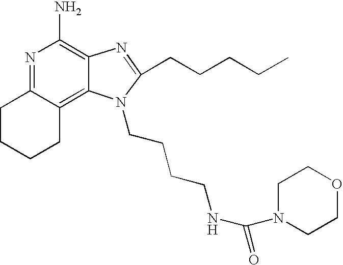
C1CCCC2=C3C(=C(N)N=C12)N=C(CCCCC)N3CCCCNC(N1CCOCC1)=O
